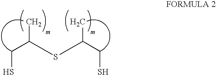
C(C(SC(CS)C)C)S
